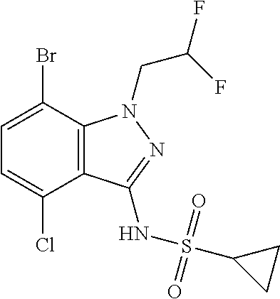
C1=C(Br)C2=C(C(Cl)=C1)C(NS(=O)(=O)C1CC1)=NN2CC(F)F
